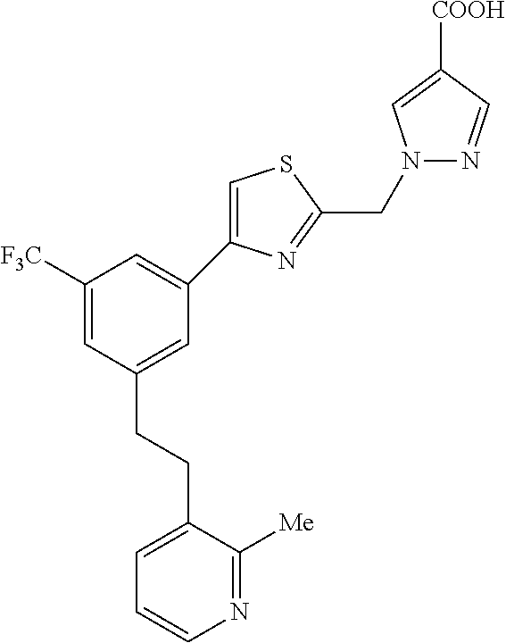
N1(CC2=NC(C3=CC([F3C])=CC(CCC4=CC=CN=C4[Me])=C3)=CS2)N=CC([COOH])=C1
